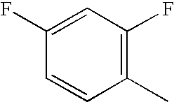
C1(F)=CC(F)=C(C)C=C1
